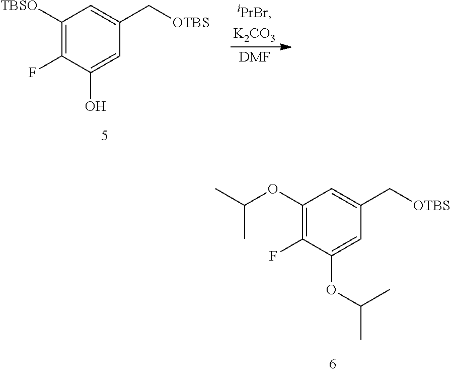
C1(OC(C)C)=C(F)C(OC(C)C)=CC(C[OTBS])=C1.C1([TBSO])=C(F)C(O)=CC(C[OTBS])=C1.[DMF]
